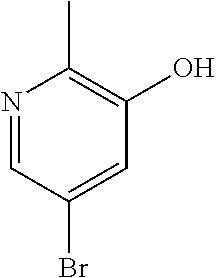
N1=CC(Br)=CC(O)=C1C
